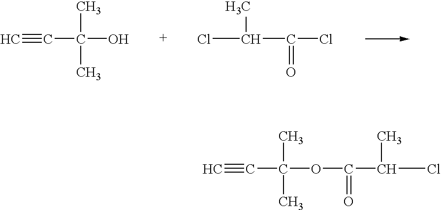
CC(O)(C#C)C.C(=O)(Cl)C(Cl)C.C(=O)(C(Cl)C)OC(C)(C#C)C
